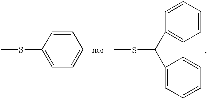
C1=CC(SC)=CC=C1.[nor].CSC(C1=CC=CC=C1)C1=CC=CC=C1
